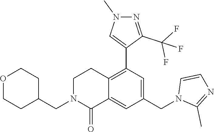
O1CCC(CN2C(=O)C3=CC(CN4C(C)=NC=C4)=CC(C4=CN(C)N=C4C(F)(F)F)=C3CC2)CC1
